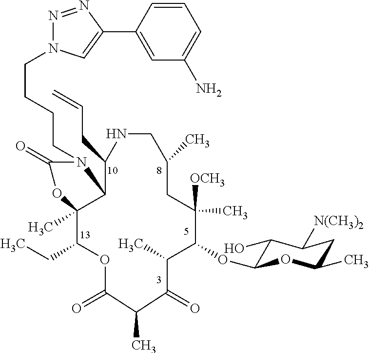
C(CCCN1C(=O)OC2(C)C(CC)OC(=O)C(C)C(=O)C(C)C(OC3C(O)C([N(CH3)2])CC(C)O3)C([OCH3])(C)CC(C)CNC(CC=C)C12)N1N=NC(C2=CC(N)=CC=C2)=C1
